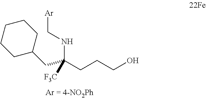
C1CC(CC(CCCO)(NC[Ar])[F3C])CCC1
